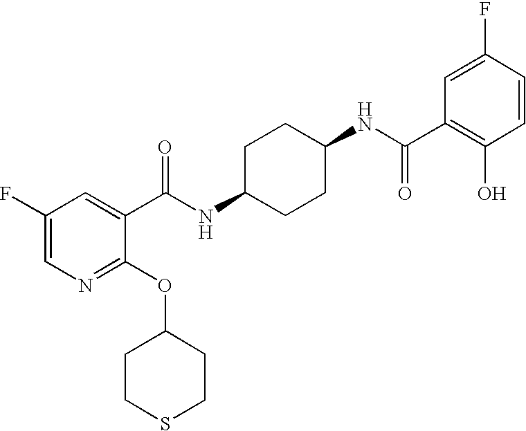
C1CC(NC(=O)C2=CC(F)=CN=C2OC2CCSCC2)CCC1NC(=O)C1=C(O)C=CC(F)=C1
